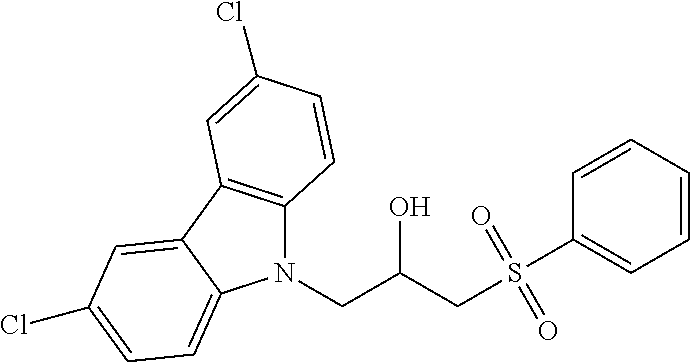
N1(CC(CS(=O)(C2=CC=CC=C2)=O)O)C2=C(C3=CC(Cl)=CC=C13)C=C(Cl)C=C2
